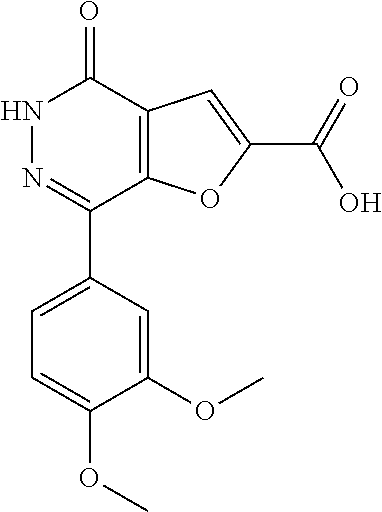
N1N=C(C2=CC=C(OC)C(OC)=C2)C2=C(C1=O)C=C(C(=O)O)O2
